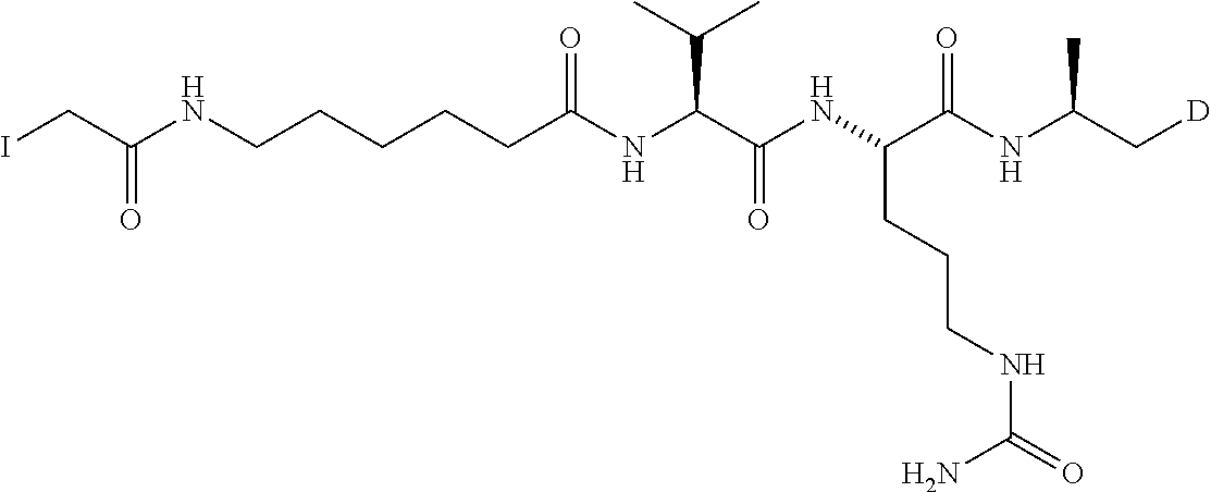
C(C(NC(C(NC(C(NC(C[D])C)=O)CCCNC(=O)N)=O)C(C)C)=O)CCCCNC(CI)=O
